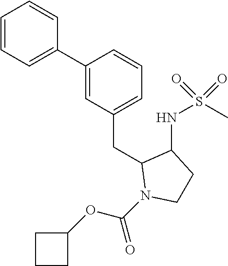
C1(C2=CC=CC=C2)=CC(CC2N(C(OC3CCC3)=O)CCC2NS(C)(=O)=O)=CC=C1
